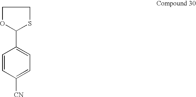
C1OC(C2=CC=C([CN])C=C2)SC1
